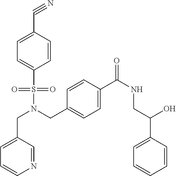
C(N(S(=O)(=O)C1=CC=C(C#N)C=C1)CC1=CC=C(C(NCC(C2=CC=CC=C2)O)=O)C=C1)C1=CC=CN=C1
